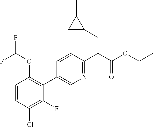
C1=CC(Cl)=C(F)C(C2=CN=C(C(CC3C(C)C3)C(=O)OCC)C=C2)=C1OC(F)F
